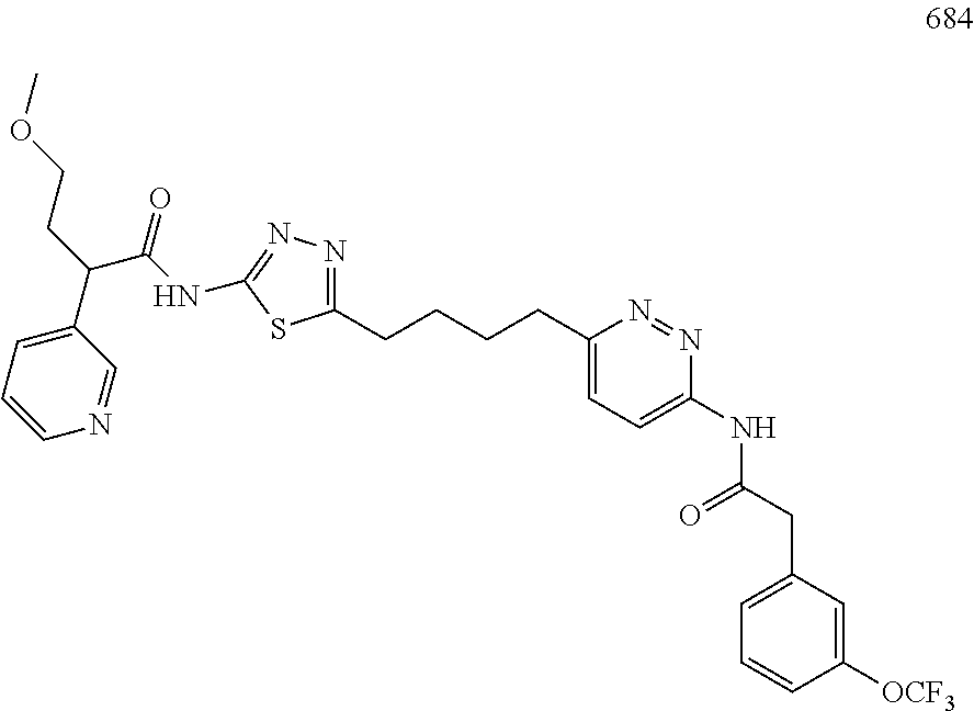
C1(CCCCC2=CC=C(NC(CC3=CC=CC([OCF3])=C3)=O)N=N2)=NN=C(NC(C(C2=CC=CN=C2)CCOC)=O)S1
